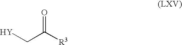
[Y]CC([R3])=O
